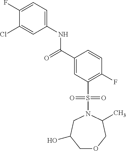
C1(F)=CC=C(NC(C2=CC(S(=O)(=O)N3CC(O)COCC3C)=C(F)C=C2)=O)C=C1Cl
